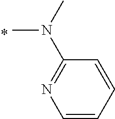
C1=CC=CC(N(C)C)=N1
